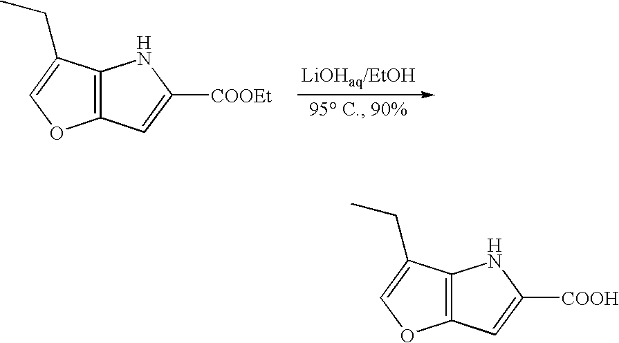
C12=C(C=C([COOEt])N1)OC=C2CC.C12=C(C=C([COOH])N1)OC=C2CC
